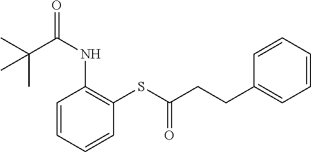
CC(C(NC1=C(SC(CCC2=CC=CC=C2)=O)C=CC=C1)=O)(C)C
